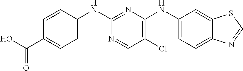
C1(NC2=C(Cl)C=NC(NC3=CC=C(C(O)=O)C=C3)=N2)=CC=C2C(=C1)SC=N2
